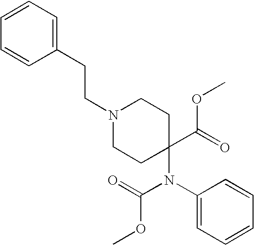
C1(N(C(=O)OC)C2(C(OC)=O)CCN(CCC3=CC=CC=C3)CC2)=CC=CC=C1
